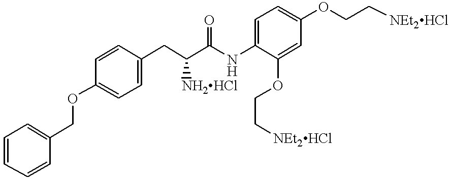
C1=CC=CC(COC2=CC=C(CC(C(NC3=CC=C(OCC[NEt2HCl])C=C3OCC[NEt2HCl])=O)[NH2HCl])C=C2)=C1
